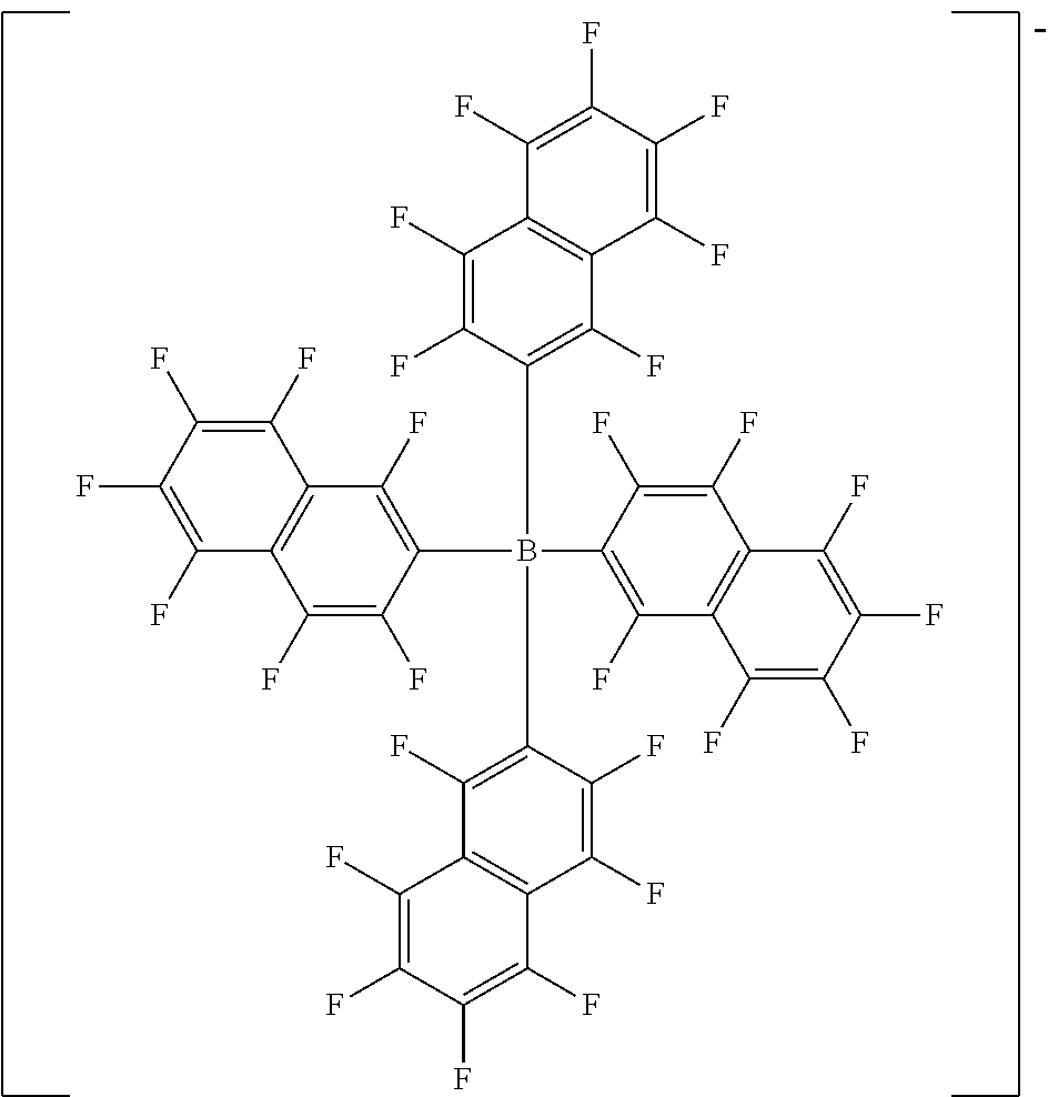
C1(F)=C(F)C2=C(C(F)=C1F)C(F)=C(B(C1=C(F)C3=C(C(F)=C1F)C(F)=C(F)C(F)=C3F)(C1=C(F)C3=C(C(F)=C1F)C(F)=C(F)C(F)=C3F)C1=C(F)C3=C(C(F)=C(F)C(F)=C3F)C(F)=C1F)C(F)=C2F
